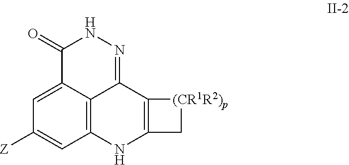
C12=C3NC4=C(C1=NNC(=O)C2=CC([Z])=C3)[(CR1R2)p]C4
